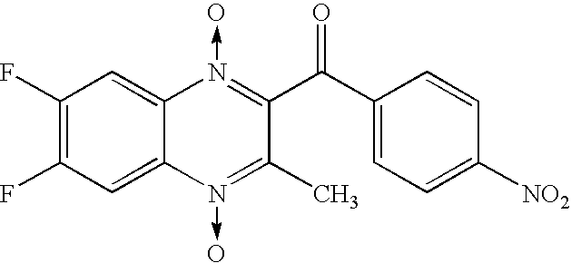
C1(F)=C(F)C=C2C(=C1)N(->O)=C(C(C1=CC=C([NO2])C=C1)=O)C(C)=N2->O
